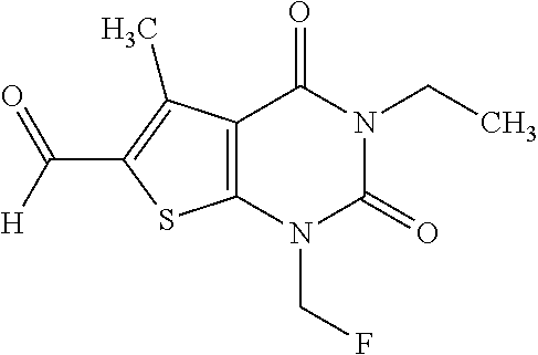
C12=C(N(CF)C(=O)N(CC)C1=O)SC(C(=O)[H])=C2C
